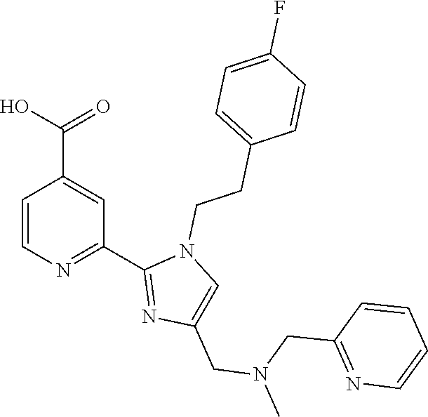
C1=CN=C(C2=NC(CN(CC3=NC=CC=C3)C)=CN2CCC2=CC=C(F)C=C2)C=C1C(O)=O
